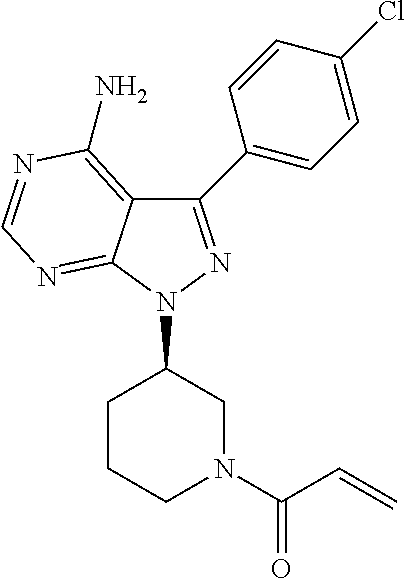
C1(C2=CC=C(Cl)C=C2)=NN(C2CCCN(C(C=C)=O)C2)C2=NC=NC(N)=C12
